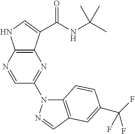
C12=C(C(C(NC(C)(C)C)=O)=CN1)N=C(N1C3=C(C=N1)C=C(C(F)(F)F)C=C3)C=N2
